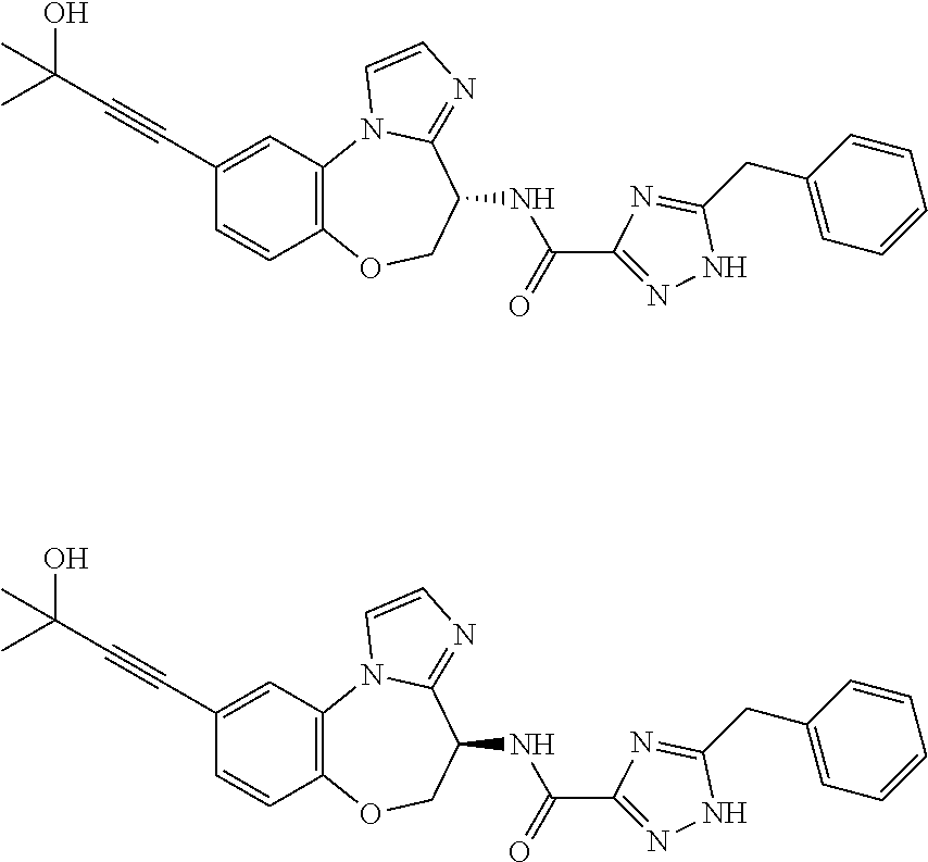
C12=C(OCC(NC(=O)C3=NNC(CC4=CC=CC=C4)=N3)C3=NC=CN13)C=CC(C#CC(C)(O)C)=C2.C12=C(OCC(NC(=O)C3=NNC(CC4=CC=CC=C4)=N3)C3=NC=CN13)C=CC(C#CC(C)(O)C)=C2
